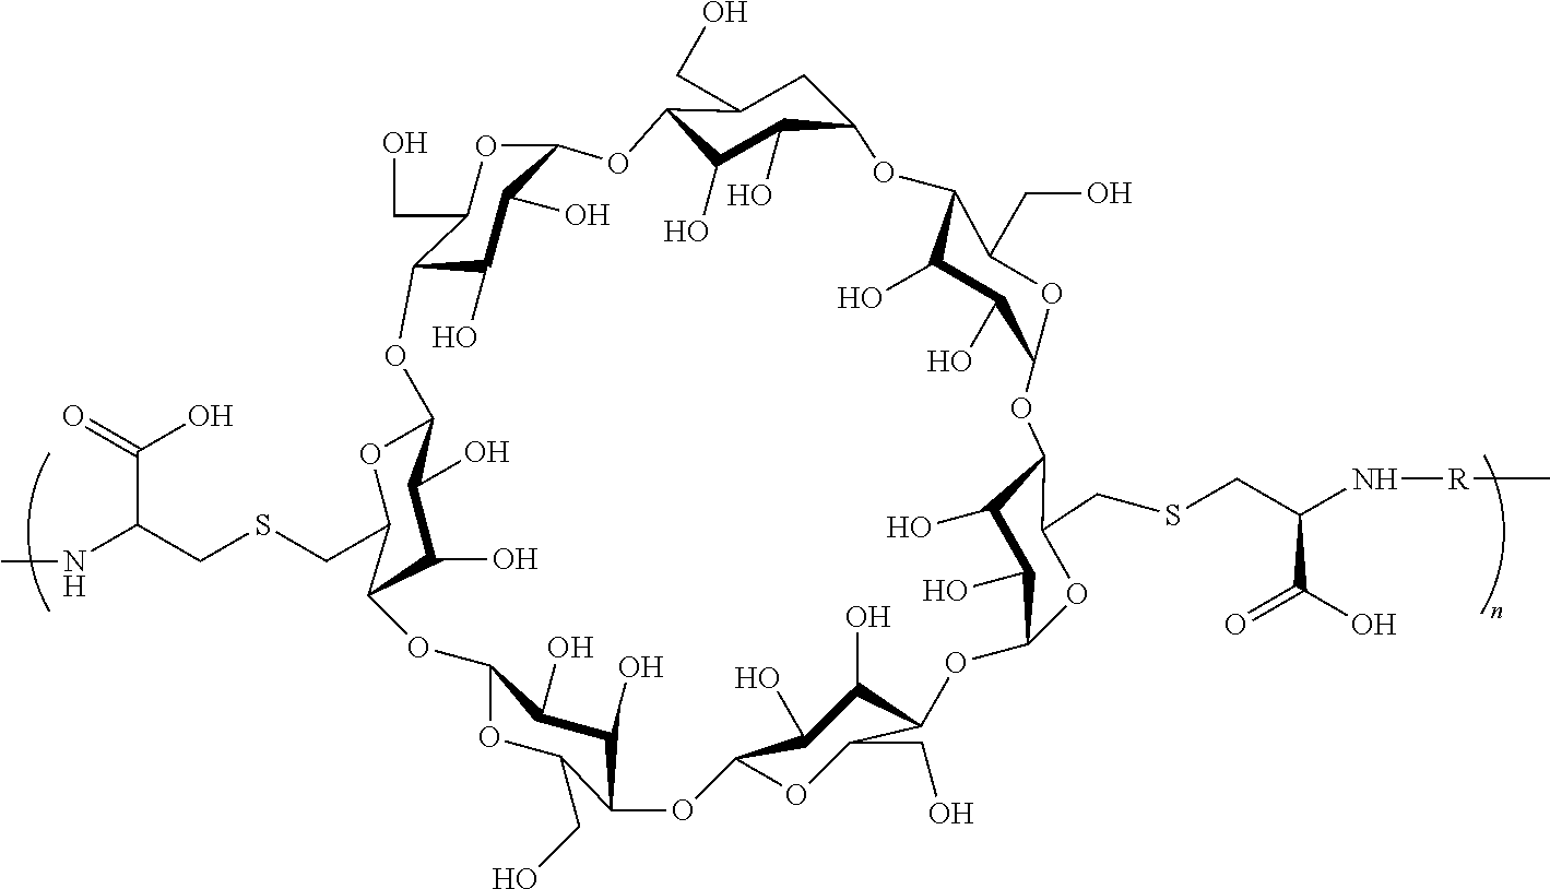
C12C(O)C(O)C(OC1CO)OC1C(O)C(O)C(CC1CO)OC1C(O)C(O)C(OC1CO)OC1C(O)C(O)C(OC1CSCC(N[R]C)C(O)=O)OC1C(O)C(O)C(OC1CO)OC1C(O)C(O)C(OC1CO)OC1C(O)C(O)C(OC1CSCC(NC)C(O)=O)O2
